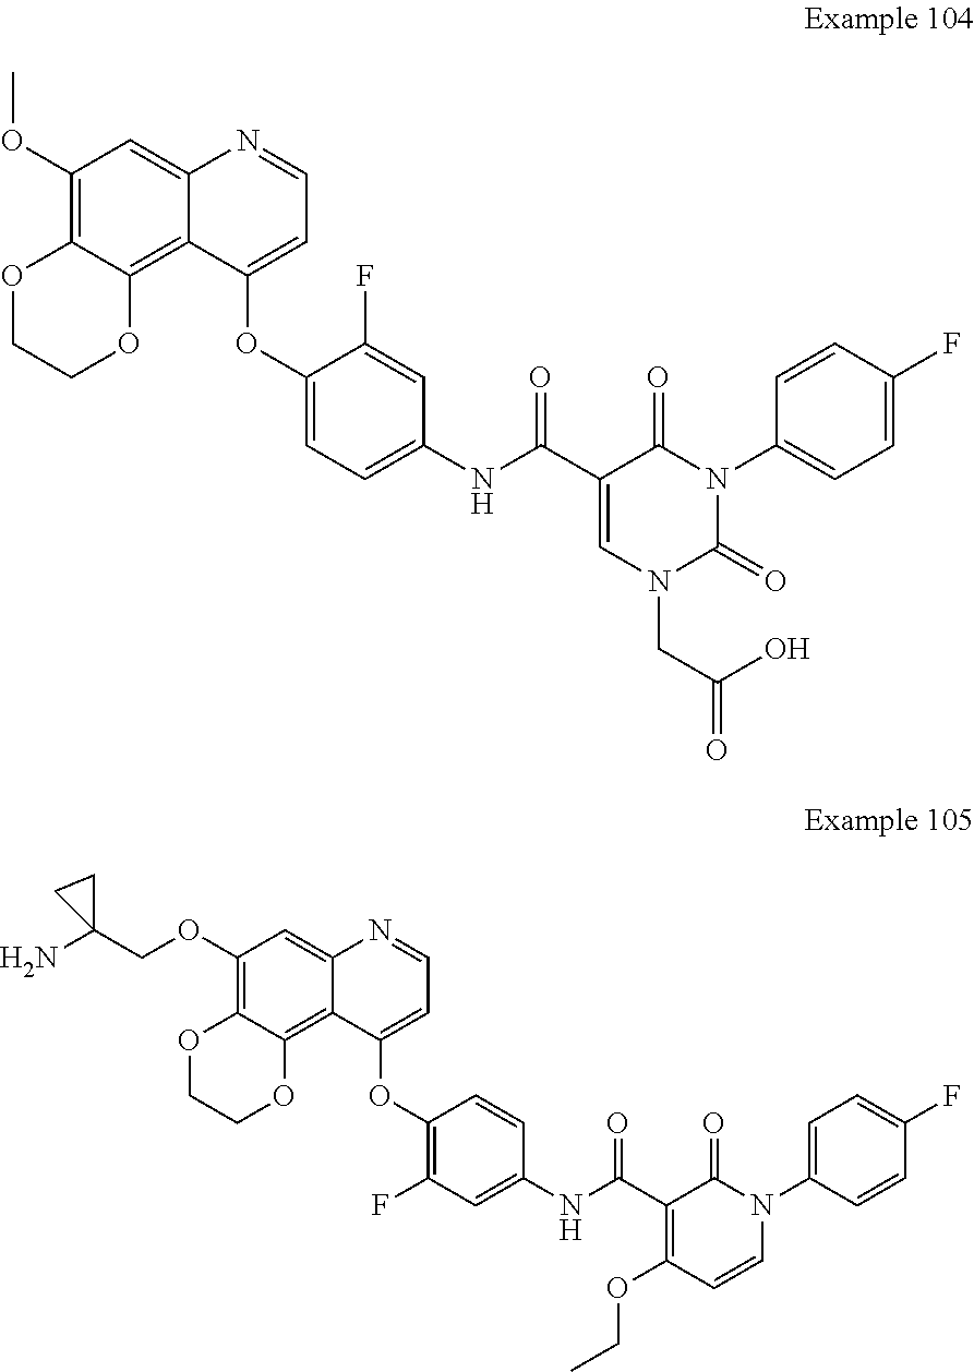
C1(OC)=C2C(=C3C(=C1)N=CC=C3OC1=CC=C(NC(C3=CN(CC(=O)O)C(=O)N(C4=CC=C(F)C=C4)C3=O)=O)C=C1F)OCCO2.C1(OCC2(N)CC2)=C2C(=C3C(=C1)N=CC=C3OC1=C(F)C=C(NC(C3=C(OCC)C=CN(C4=CC=C(F)C=C4)C3=O)=O)C=C1)OCCO2
